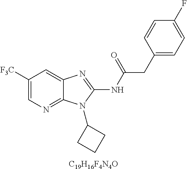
C1([F3C])=CN=C2C(=C1)N=C(NC(CC1=CC=C(F)C=C1)=O)N2C1CCC1.[C19H16F4N4O]
